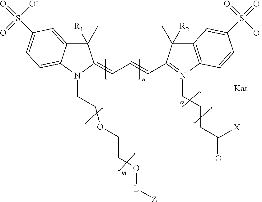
C1(C)([R1])C2=CC(S(=O)([O-])=O)=CC=C2N(CCOCCO[L][Z])C1=CC=CC1=[N+](CCCC(=O)[X])C2=C(C1(C)[R2])C=C(S(=O)(=O)[O-])C=C2
